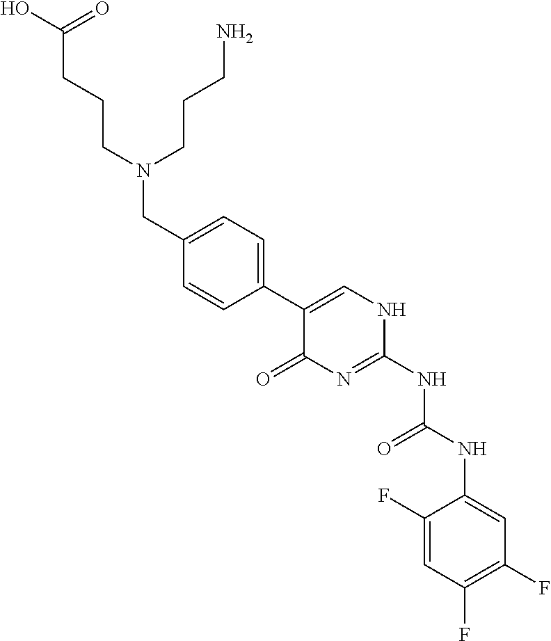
C1(F)=CC(F)=C(F)C=C1NC(NC1=NC(=O)C(C2=CC=C(CN(CCCC(O)=O)CCCN)C=C2)=CN1)=O
